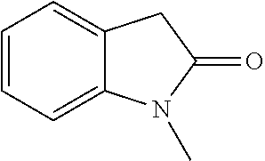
C12=CC=CC=C1N(C)C(=O)C2
